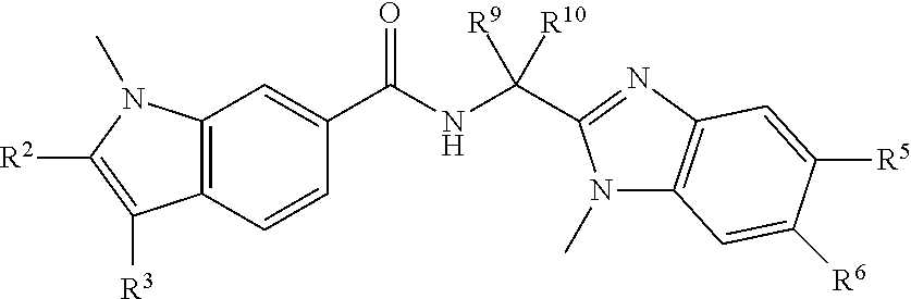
C12=C(C=CC(C(NC([R9])([R10])C3=NC4=C(N3C)C=C([R6])C([R5])=C4)=O)=C1)C([R3])=C([R2])N2C
